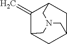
C1C2CC3C(=C)C1CN(C2)C3
